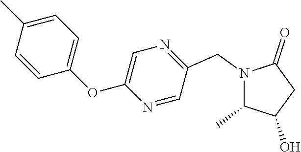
N1(CC2=NC=C(OC3=CC=C(C)C=C3)N=C2)C(C)C(O)CC1=O
